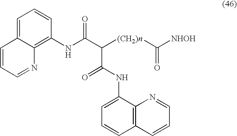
C1=CC=NC2=C(NC(C(C(=O)NC3=CC=CC4=C3N=CC=C4)[(CH2)n]C([NHOH])=O)=O)C=CC=C12
